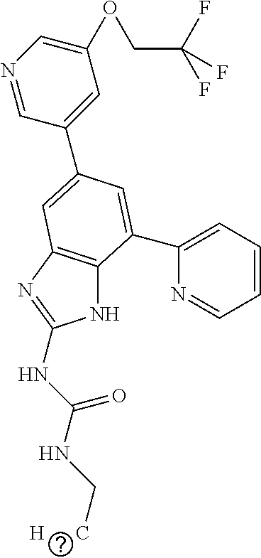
N1=CC(C2=CC3=C(NC(NC(NC[H      C])=O)=N3)C(C3=CC=CC=N3)=C2)=CC(OCC(F)(F)F)=C1
